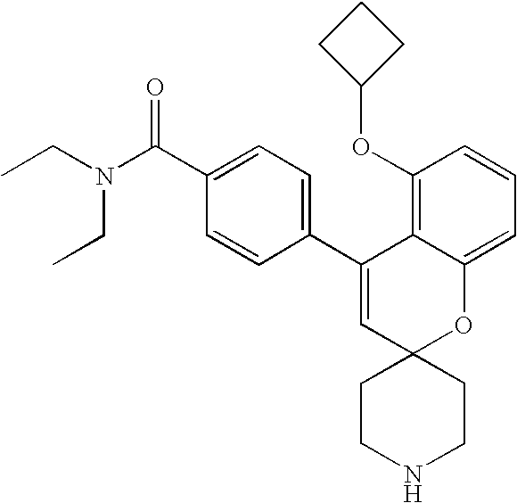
CCN(C(C1=CC=C(C2=CC3(OC4=CC=CC(OC5CCC5)=C24)CCNCC3)C=C1)=O)CC
